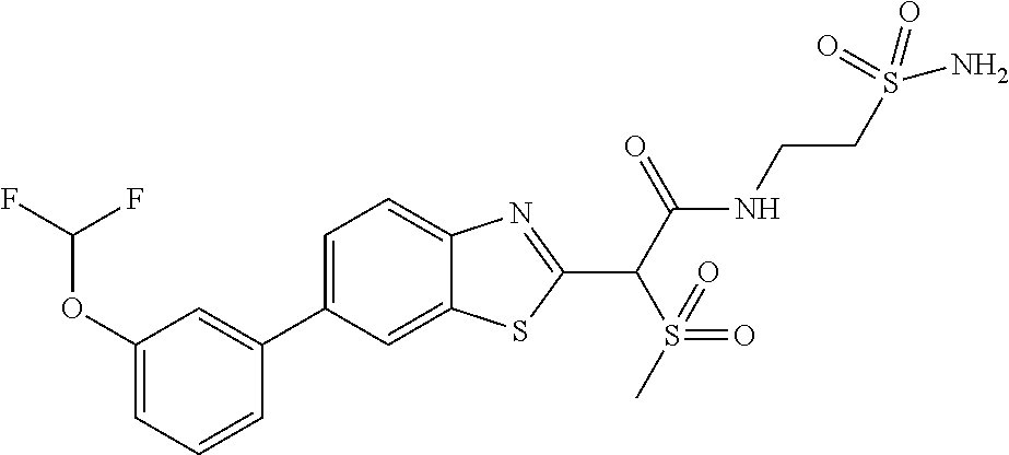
C1=C(C2=CC(OC(F)F)=CC=C2)C=C2C(=C1)N=C(C(C(NCCS(N)(=O)=O)=O)S(=O)(=O)C)S2
